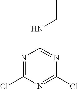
N1=C(Cl)N=C(Cl)N=C1NCC
